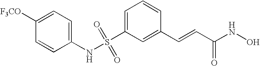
S(C1=CC=CC(C=CC(NO)=O)=C1)(=O)(=O)NC1=CC=C([F3CO])C=C1
